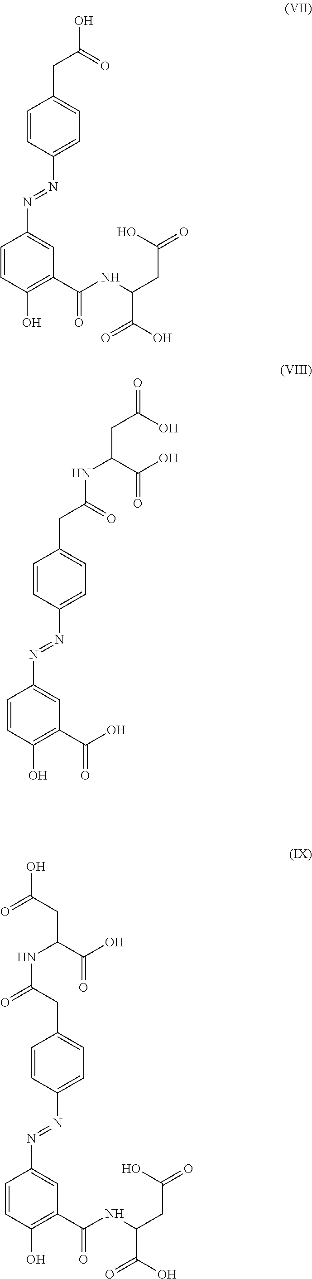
C1=CC(N=NC2=CC(C(NC(C(O)=O)CC(=O)O)=O)=C(O)C=C2)=CC=C1CC(=O)O.C1=CC(N=NC2=CC(C(O)=O)=C(O)C=C2)=CC=C1CC(=O)NC(C(O)=O)CC(O)=O.C1=CC(N=NC2=CC(C(NC(C(O)=O)CC(=O)O)=O)=C(O)C=C2)=CC=C1CC(=O)NC(C(O)=O)CC(=O)O
